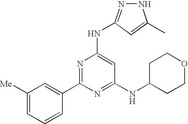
C1(C2=NC(NC3=NNC(C)=C3)=CC(NC3CCOCC3)=N2)=CC([Me])=CC=C1.[H]
